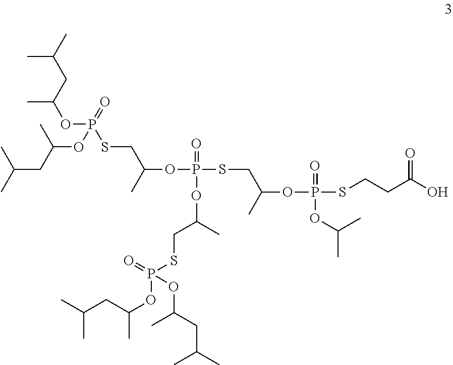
C(CC(OP(=O)(OC(CC(C)C)C)SCC(OP(SCC(OP(SCCC(O)=O)(=O)OC(C)C)C)(=O)OC(CSP(=O)(OC(CC(C)C)C)OC(CC(C)C)C)C)C)C)(C)C
